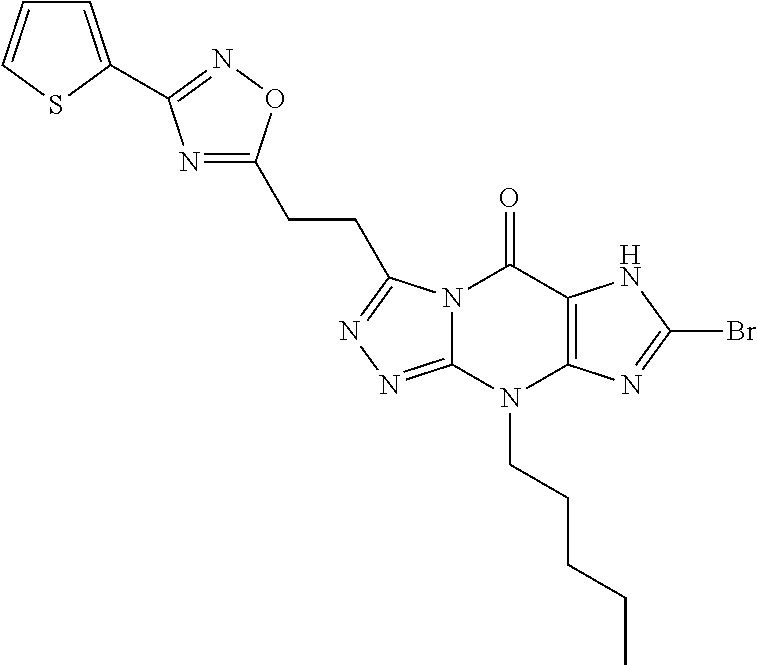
N12C(=NN=C1CCC1=NC(C3=CC=CS3)=NO1)N(CCCCC)C1=C(C2=O)NC(Br)=N1
